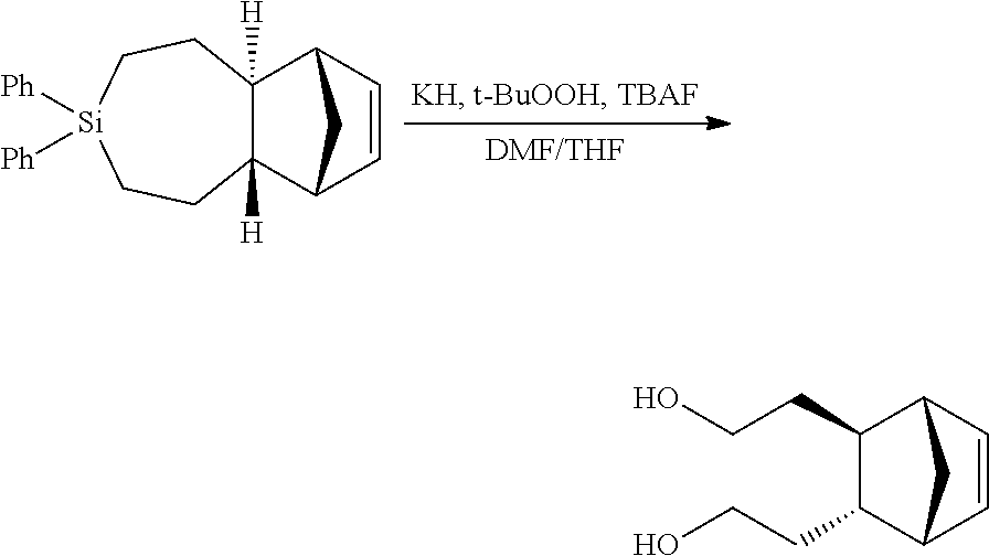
C12([H])CC[Si]([Ph])([Ph])CCC1([H])C1C=CC2C1.C1(CCO)C(CCO)C2C=CC1C2
